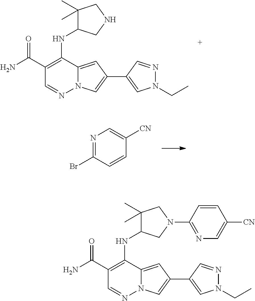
NC(C1=C(NC2C(C)(C)CNC2)C2=CC(C3=CN(CC)N=C3)=CN2N=C1)=O.N1=C(Br)C=CC([CN])=C1.NC(C1=C(NC2C(C)(C)CN(C3=NC=C([CN])C=C3)C2)C2=CC(C3=CN(CC)N=C3)=CN2N=C1)=O
